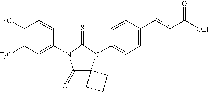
C1([NC])=C([F3C])C=C(N2C(=O)C3(N(C4=CC=C(C=CC([OEt])=O)C=C4)C2=S)CCC3)C=C1
